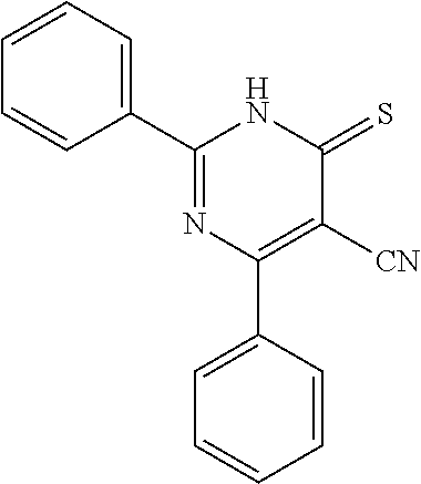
C1([CN])=C(C2=CC=CC=C2)N=C(C2=CC=CC=C2)NC1=S
